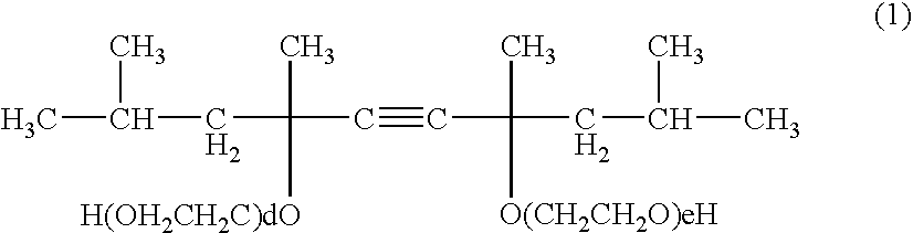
CC(C)CC(C)(C#CC(C)(CC(C)C)[O(CH2CH2O)eH])[H(OH2CH2C)dO]
